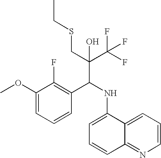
C1(OC)=CC=CC(C(NC2=CC=CC3=NC=CC=C23)C(C(F)(F)F)(CSCC)O)=C1F
